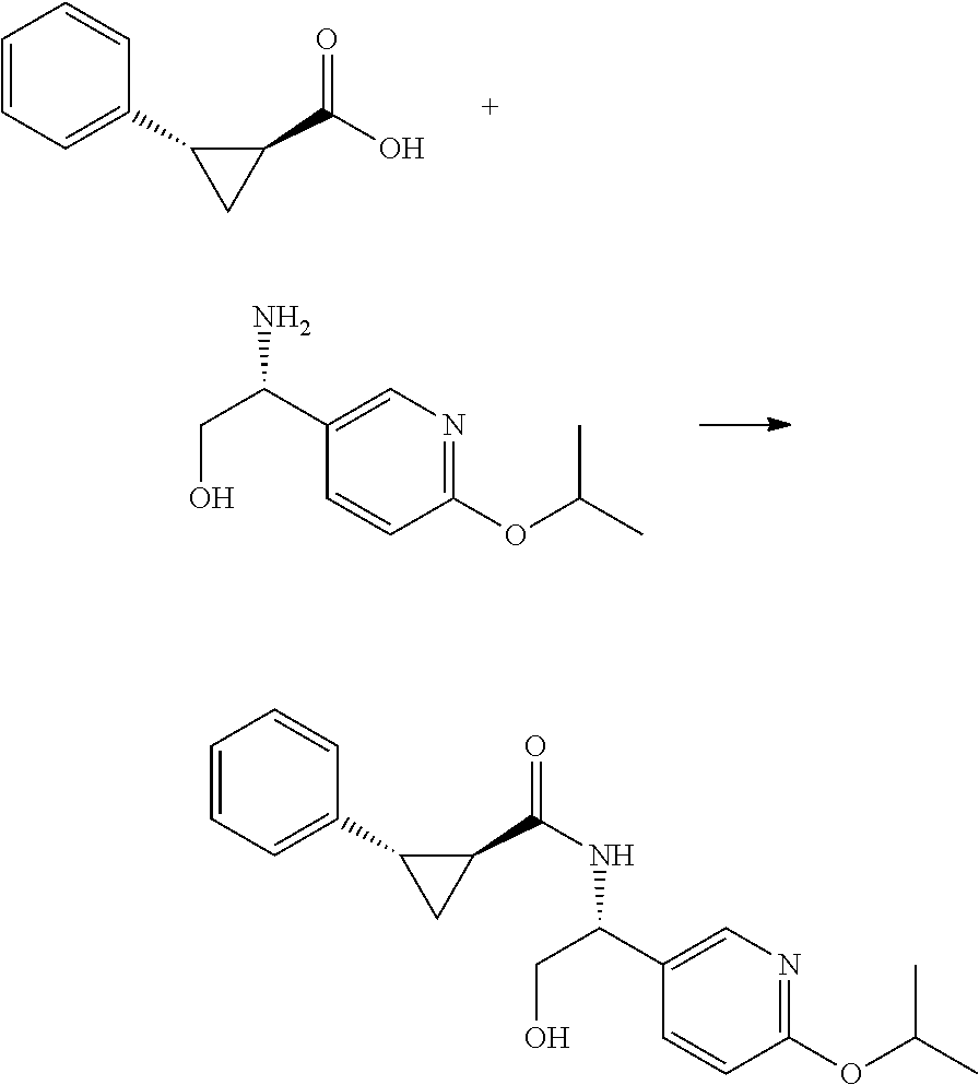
C1=CC=C(C2CC2C(O)=O)C=C1.C1(OC(C)C)=NC=C(C(CO)N)C=C1.C1=CC=C(C2CC2C(=O)NC(C2=CN=C(OC(C)C)C=C2)CO)C=C1
